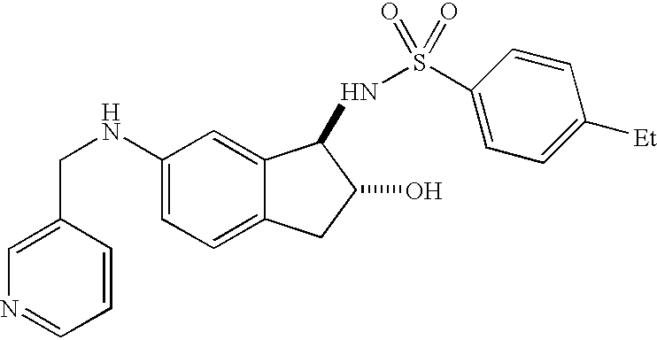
C1=CC(CNC2=CC=C3C(=C2)C(NS(=O)(=O)C2=CC=C([Et])C=C2)C(O)C3)=CN=C1
